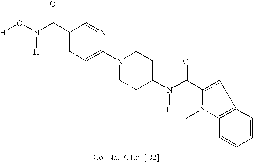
C1(C(N(O[H])[H])=O)=CC=C(N2CCC(N(C(=O)C3=CC4=C(C=CC=C4)N3C)[H])CC2)N=C1
